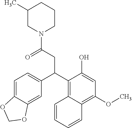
C1=C2C(=CC(C(C3=C4C(=C(OC)C=C3O)C=CC=C4)CC(=O)N3CCCC(C)C3)=C1)OCO2
